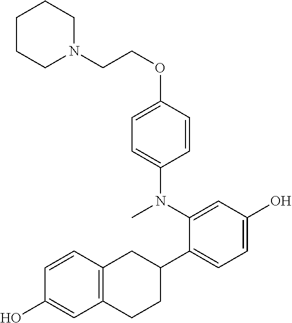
N1(CCOC2=CC=C(N(C3=CC(O)=CC=C3C3CC4=C(CC3)C=C(O)C=C4)C)C=C2)CCCCC1
